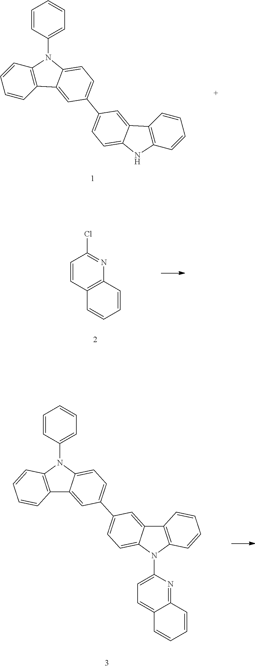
C12=C(C=CC=C1)C1=CC(C3=CC=C4C(=C3)C3=C(N4C4=CC=CC=C4)C=CC=C3)=CC=C1N2.C1=CC2=C(N=C1Cl)C=CC=C2.C1=C(N2C3=CC=C(C4=CC=C5C(=C4)C4=C(N5C5=CC=CC=C5)C=CC=C4)C=C3C3=C2C=CC=C3)N=C2C(=C1)C=CC=C2
